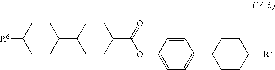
C1CC(C(=O)OC2=CC=C(C3CCC([R7])CC3)C=C2)CCC1C1CCC([R6])CC1
